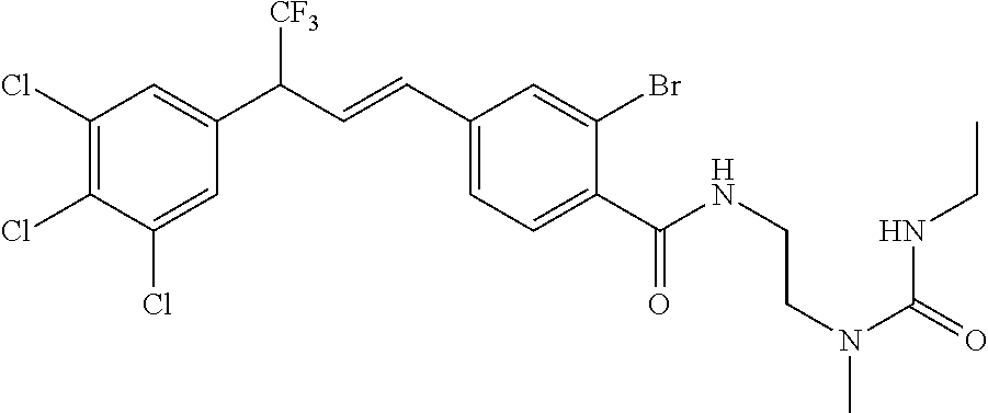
C1(Cl)=C(Cl)C(Cl)=CC(C(C=CC2=CC=C(C(NCCN(C(NCC)=O)C)=O)C(Br)=C2)[CF3])=C1
